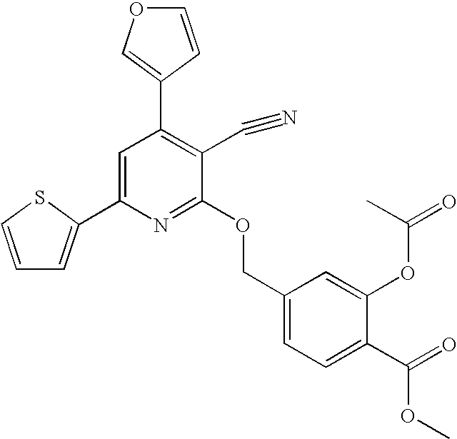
C1(C2=C(C#N)C(OCC3=CC=C(C(=O)OC)C(OC(=O)C)=C3)=NC(C3=CC=CS3)=C2)=COC=C1
